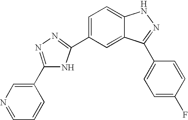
C1=C(C2=NN=C(C3=CN=CC=C3)N2)C=C2C(=C1)NN=C2C1=CC=C(F)C=C1
